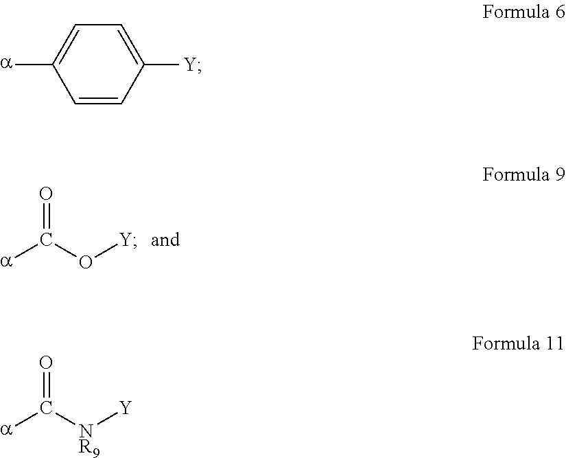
O=C(O[Y])[a].C1=CC([Y])=CC=C1[a].O=C([NR9][Y])[a]
